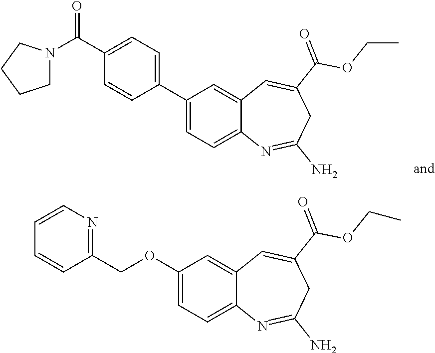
C1N(C(C2=CC=C(C3=CC=C4C(=C3)C=C(C(=O)OCC)CC(N)=N4)C=C2)=O)CCC1.C1(COC2=CC=C3C(=C2)C=C(C(=O)OCC)CC(N)=N3)=NC=CC=C1
